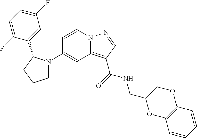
C1(N2CCCC2C2=CC(F)=CC=C2F)=CC2=C(C(=O)NCC3OC4=C(OC3)C=CC=C4)C=NN2C=C1
